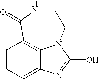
C1=CC=C2C3=C1C(=O)NCCN3C(O)=N2
